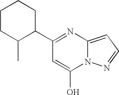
C1(C2=NC3=CC=NN3C(O)=C2)CCCCC1C
